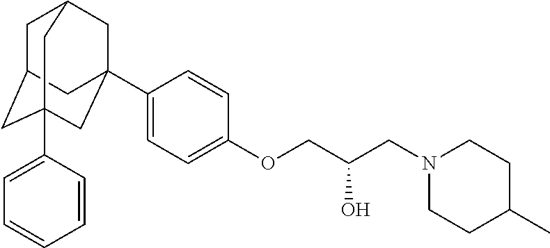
C1C2CC3(C4=CC=CC=C4)CC(C4=CC=C(OCC(O)CN5CCC(C)CC5)C=C4)(CC1C3)C2
